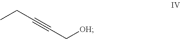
CCC#CC[OH]
